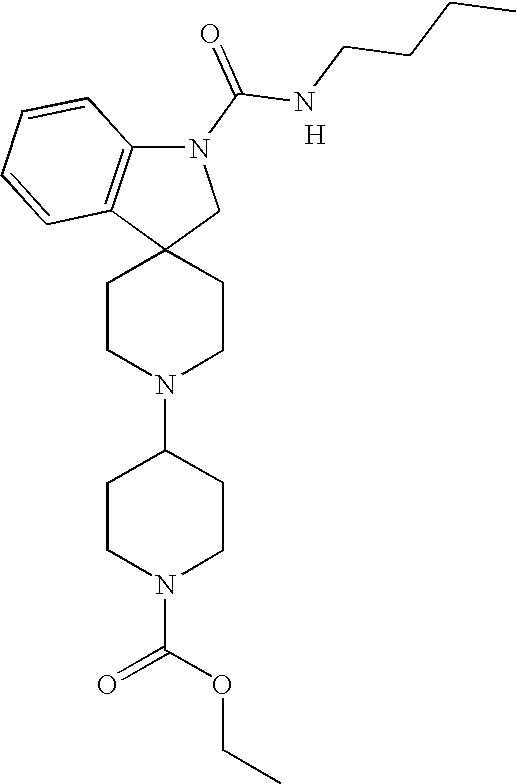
C1CN(C2CCN(C(OCC)=O)CC2)CCC12CN(C(NCCCC)=O)C1=C2C=CC=C1.[H]
